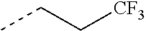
CCC[CF3]
